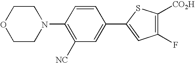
C1(N2CCOCC2)=C([NC])C=C(C2=CC(F)=C([CO2H])S2)C=C1
